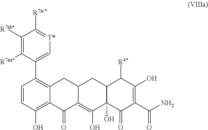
C1=CC(O)=C2C(=C1C1=C[T*]=C([R7tc*])C([R7tb*])=C1[R7ta*])CC1C(=C(O)C3(O)C(C1)C([R4*])C(O)=C(C(N)=O)C3=O)C2=O
